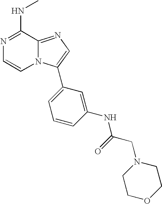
N1=C(NC)C2=NC=C(C3=CC=CC(NC(=O)CN4CCOCC4)=C3)N2C=C1
